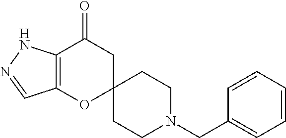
C12=C(OC3(CC1=O)CCN(CC1=CC=CC=C1)CC3)C=NN2
